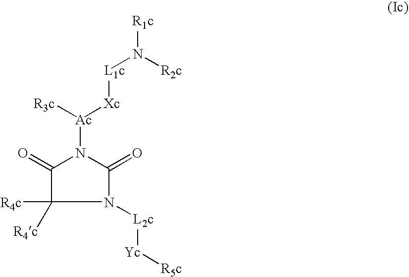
N1([L2c][Yc][R5c])C(=O)N([Ac]([R3c])[Xc][L1c]N([R2c])[R1c])C(=O)C1([R4c])[R4c]
